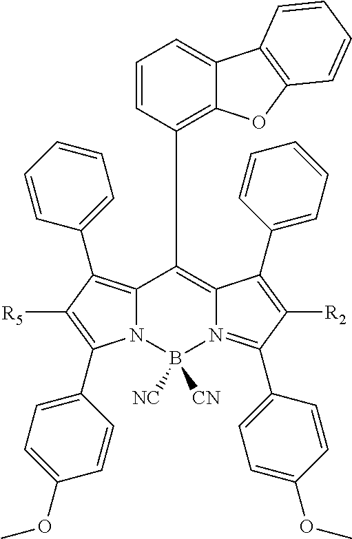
N12C(=C(C3=CC=CC=C3)C([R5])=C1C1=CC=C(OC)C=C1)C(C1=C3C(=CC=C1)C1=C(O3)C=CC=C1)=C1N(=C(C3=CC=C(OC)C=C3)C([R2])=C1C1=CC=CC=C1)B2([NC])[CN]
